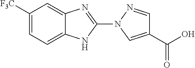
C1=C2C(=CC([F3C])=C1)N=C(N1C=C(C(O)=O)C=N1)N2
